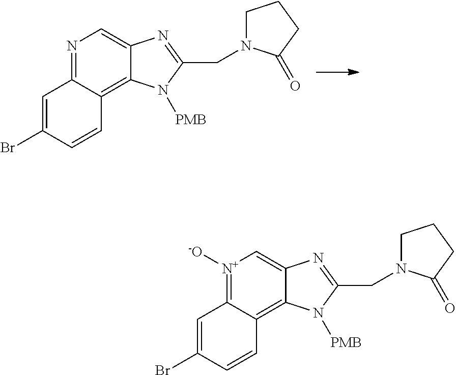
N1=C2C(=C3C(=C1)N=C(CN1CCCC1=O)N3[PMB])C=CC(Br)=C2.[N+]1([-O])=C2C(=C3C(=C1)N=C(CN1CCCC1=O)N3[PMB])C=CC(Br)=C2
